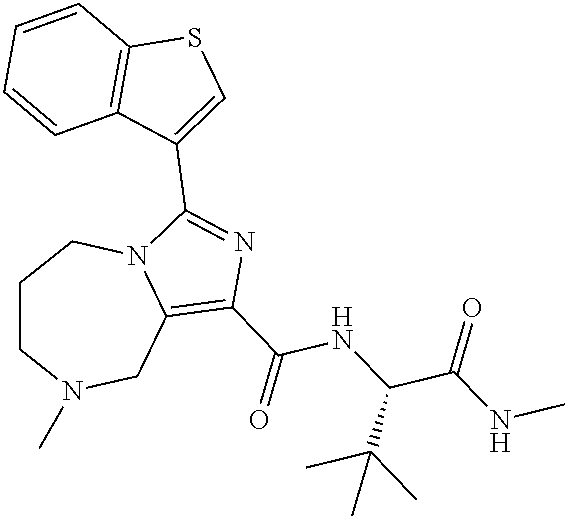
C1CN(C)CC2=C(C(=O)NC(C(NC)=O)C(C)(C)C)N=C(C3=CSC4=C3C=CC=C4)N2C1
